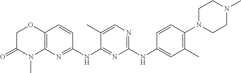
C1(NC2=CC(C)=C(N3CCN(C)CC3)C=C2)=NC=C(C)C(NC2=NC3=C(C=C2)OCC(=O)N3C)=N1
